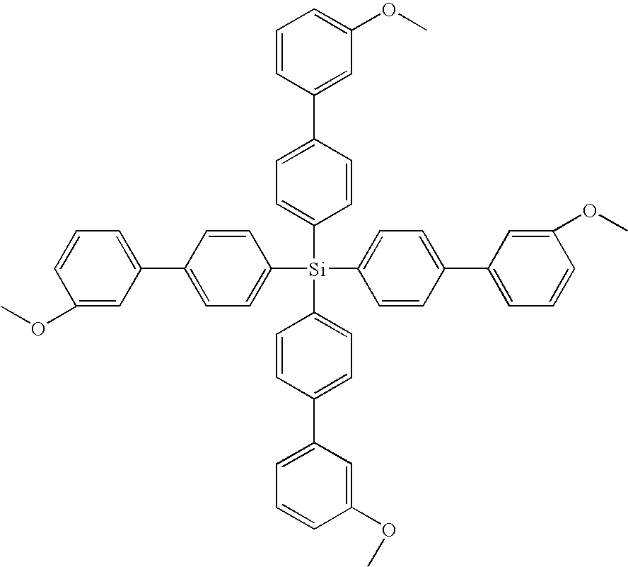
C1([Si](C2=CC=C(C3=CC=CC(OC)=C3)C=C2)(C2=CC=C(C3=CC=CC(OC)=C3)C=C2)C2=CC=C(C3=CC=CC(OC)=C3)C=C2)=CC=C(C2=CC(OC)=CC=C2)C=C1
